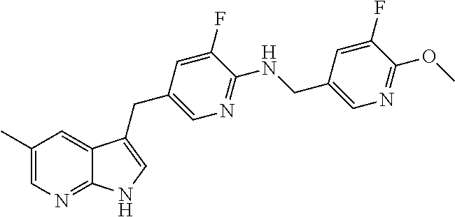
C1(C)=CN=C2C(=C1)C(CC1=CN=C(NCC3=CN=C(OC)C(F)=C3)C(F)=C1)=CN2
